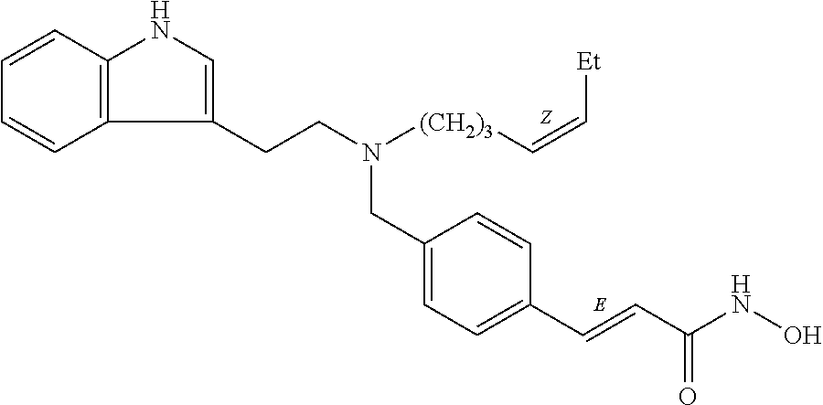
C12=C(C=CC=C1)NC=C2CCN(CC1=CC=C(C=CC(NO)=O)C=C1)[(CH2)3]C=C[Et]
